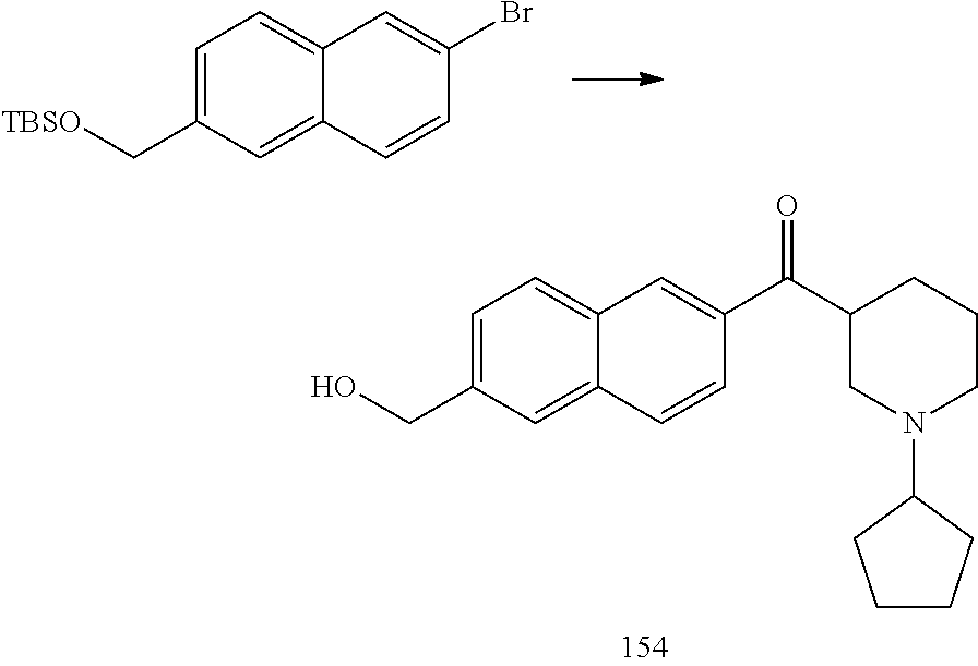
C1=C(C[TBSO])C=C2C(=C1)C=C(Br)C=C2.C1=C(CO)C=C2C(=C1)C=C(C(C1CN(C3CCCC3)CCC1)=O)C=C2
